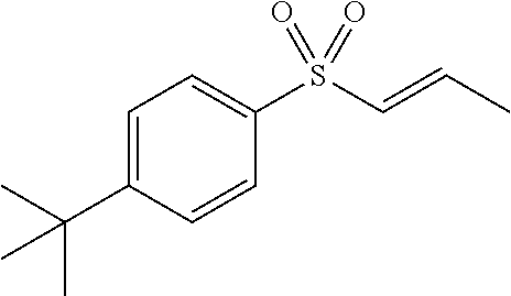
C1(C(C)(C)C)=CC=C(S(C=CC)(=O)=O)C=C1
